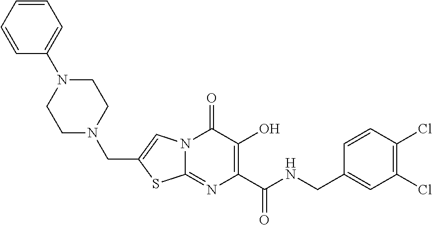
C1(Cl)=C(Cl)C=CC(CNC(C2=C(O)C(=O)N3C(=N2)SC(CN2CCN(C4=CC=CC=C4)CC2)=C3)=O)=C1
